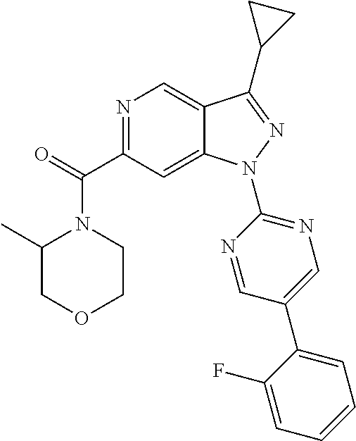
C12=CN=C(C(N3CCOCC3C)=O)C=C1N(C1=NC=C(C3=CC=CC=C3F)C=N1)N=C2C1CC1
